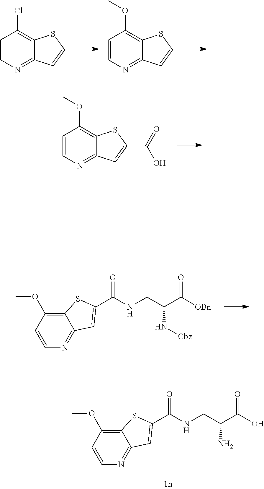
C1=CN=C2C(=C1OC)SC(C(=O)O)=C2.C1=CN=C2C(=C1OC)SC(C(NCC(C([OBn])=O)N[Cbz])=O)=C2.C1=CN=C2C(=C1Cl)SC=C2.C1=CN=C2C(=C1OC)SC=C2.C1=CN=C2C(=C1OC)SC(C(NCC(C(O)=O)N)=O)=C2
